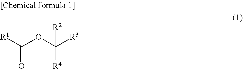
[R1]C(OC([R3])([R2])[R4])=O
